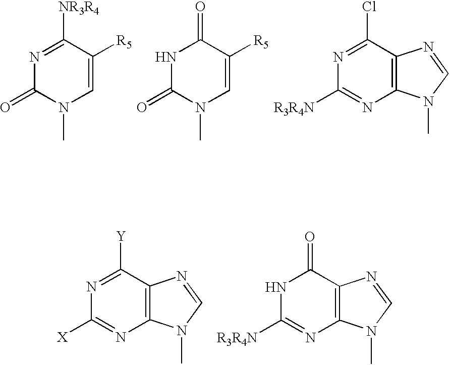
C1=C([R5])C([NR3R4])=NC(=O)N1C.C1=C([R5])C(=O)NC(=O)N1C.C12=C(C(Cl)=NC([R3R4N])=N1)N=CN2C.C12=C(C([Y])=NC([X])=N1)N=CN2C.C12=C(C(=O)NC([R3R4N])=N1)N=CN2C
